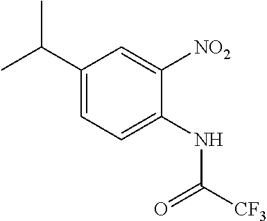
C1(C(C)C)=CC=C(NC([CF3])=O)C([NO2])=C1
